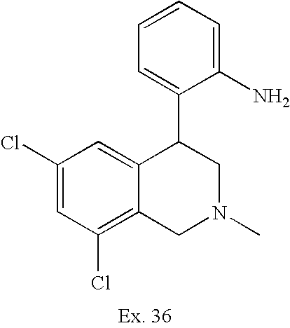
C1(Cl)=C2C(=CC(Cl)=C1)C(C1=CC=CC=C1N)CN(C)C2
